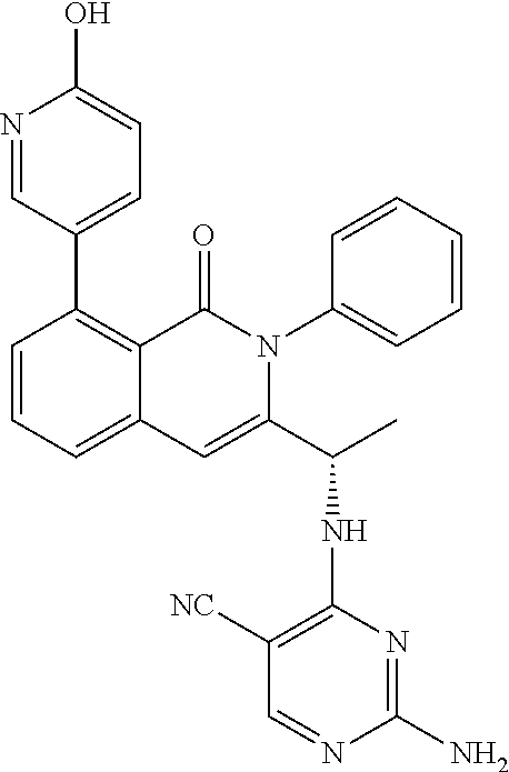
C1=CC=C2C(=C1C1=CC=C(O)N=C1)C(=O)N(C1=CC=CC=C1)C(C(C)NC1=C([NC])C=NC(N)=N1)=C2
